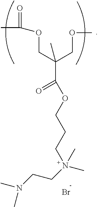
CC(OCC(COC)(C)C(OCCCN(C)(C)CCN(C)C)=O)=O.Br
